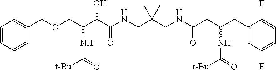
C1=CC=CC(COCC(C(C(NCC(CNC(CC(CC2=CC(F)=CC=C2F)NC([t-Bu])=O)=O)(C)C)=O)O)NC([t-Bu])=O)=C1
